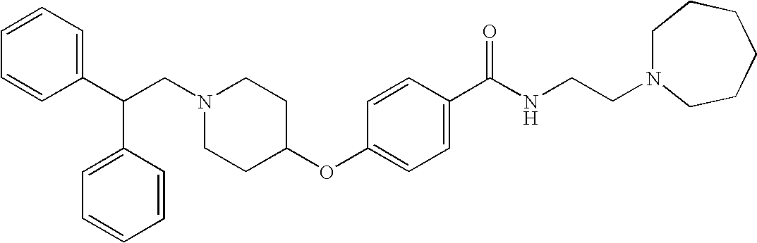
N1(CC(C2=CC=CC=C2)C2=CC=CC=C2)CCC(OC2=CC=C(C(NCCN3CCCCCC3)=O)C=C2)CC1
